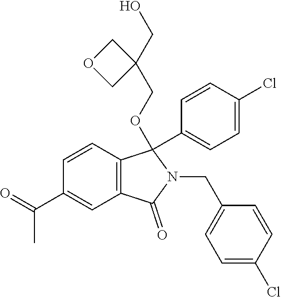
C1=CC2=C(C=C1C(=O)C)C(=O)N(CC1=CC=C(Cl)C=C1)C2(C1=CC=C(Cl)C=C1)OCC1(CO)COC1
